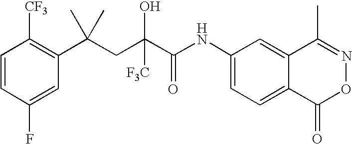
C1=CC(F)=CC(C(CC(C(NC2=CC=C3C(=C2)C(C)=NOC3=O)=O)([F3C])O)(C)C)=C1[CF3]
